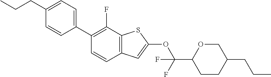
C(CC1=CC=C(C2=C(F)C3=C(C=C2)C=C(OC(C2CCC(CCC)CO2)(F)F)S3)C=C1)C
